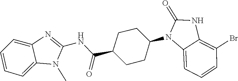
O=C1NC2=C(Br)C=CC=C2N1C1CCC(C(NC2=NC3=CC=CC=C3N2C)=O)CC1
